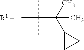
C(C(C)(C1CC1)C)(C)(C)C
